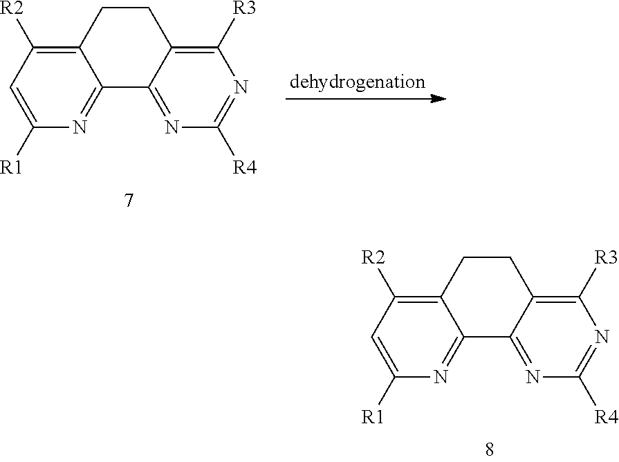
C1([R1])=CC([R2])=C2C(=N1)C1=NC([R4])=NC([R3])=C1CC2.C1([R1])=CC([R2])=C2C(=N1)C1=NC([R4])=NC([R3])=C1CC2
